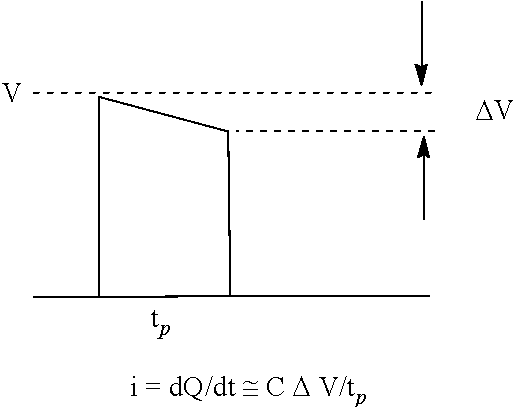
CC1CCC1C.[V].[DV]
